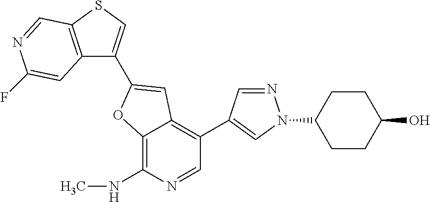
C12=C(NC)N=CC(C3=CN(C4CCC(O)CC4)N=C3)=C1C=C(C1=CSC3=C1C=C(F)N=C3)O2
